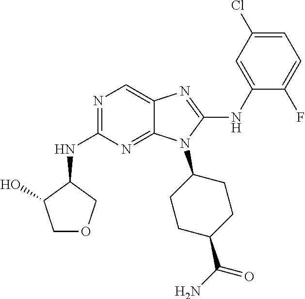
N1=C(NC2C(O)COC2)N=C2C(=C1)N=C(NC1=CC(Cl)=CC=C1F)N2C1CCC(C(N)=O)CC1
